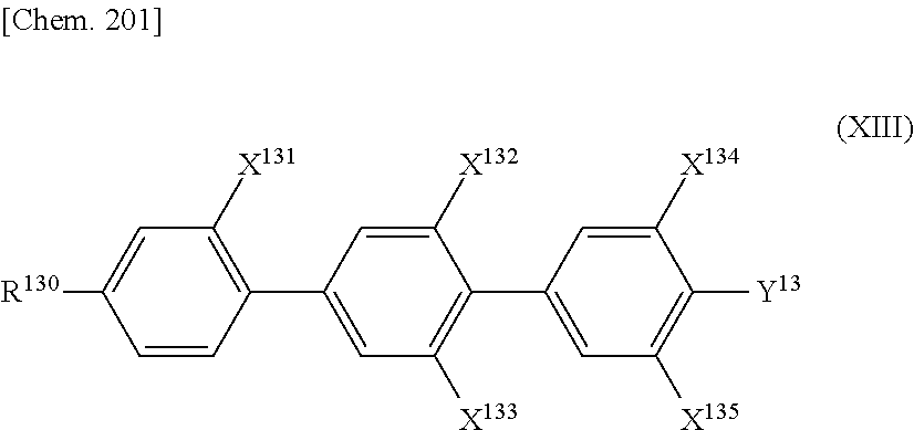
C1(C2=C([X131])C=C([R130])C=C2)=CC([X133])=C(C2=CC([X135])=C([Y13])C([X134])=C2)C([X132])=C1
